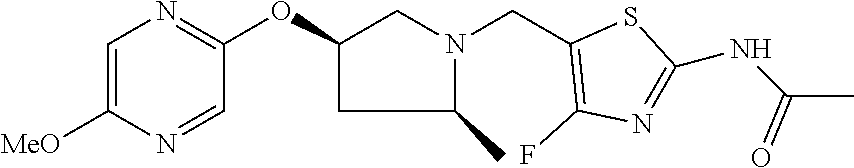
C1=C([MeO])N=CC(OC2CN(CC3=C(F)N=C(NC(C)=O)S3)C(C)C2)=N1
